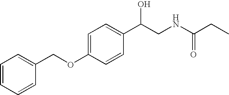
C1=CC=CC(COC2=CC=C(C(CNC(CC)=O)O)C=C2)=C1
